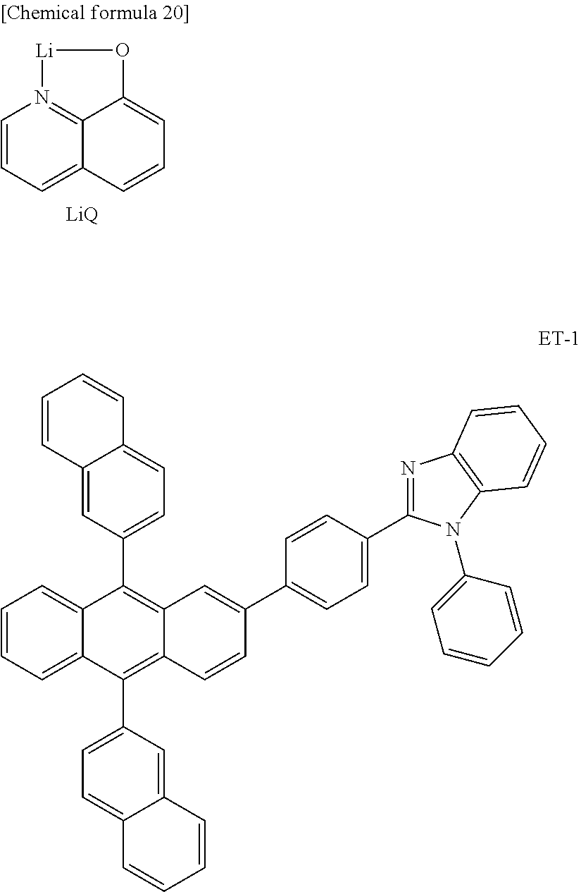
C1=CC=C2C3=N1[Li]OC3=CC=C2.[LiQ].C12=CC(C3=C4C(=C(C5=CC=C6C(=C5)C=CC=C6)C5=CC=CC=C53)C=CC(C3=CC=C(C5=NC6=C(N5C5=CC=CC=C5)C=CC=C6)C=C3)=C4)=CC=C1C=CC=C2
